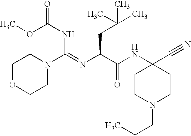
C1CN(CCC)CCC1(C#N)NC(C(N=C(NC(OC)=O)N1CCOCC1)CC(C)(C)C)=O.[H]
